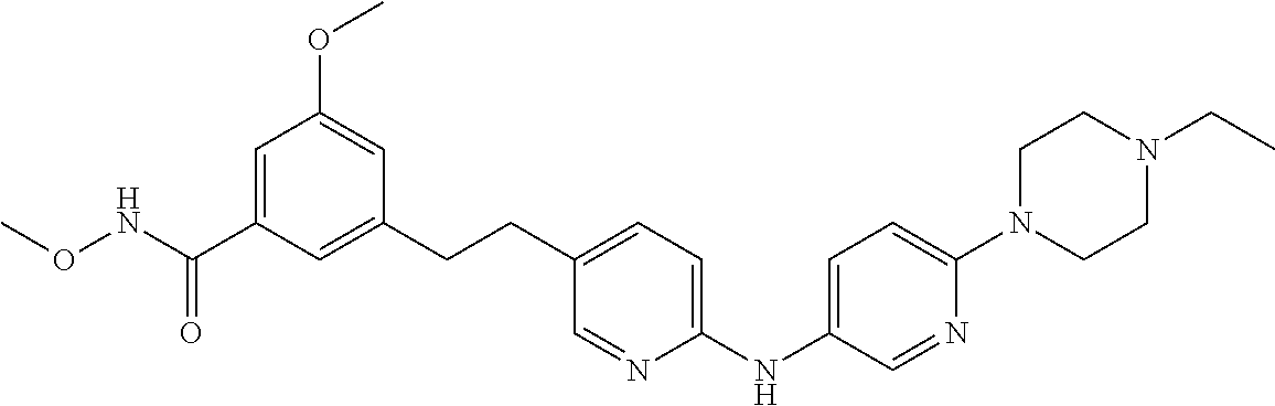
C1=C(C(NOC)=O)C=C(CCC2=CC=C(NC3=CC=C(N4CCN(CC)CC4)N=C3)N=C2)C=C1OC
